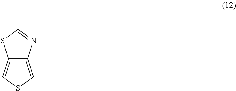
C12=CSC=C1N=C(C)S2
